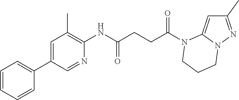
C1(C)=NN2C(=C1)N(C(CCC(NC1=C(C)C=C(C3=CC=CC=C3)C=N1)=O)=O)CCC2
